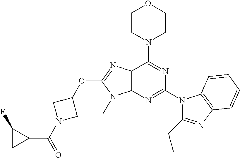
C12=C(N=C(N3C(CC)=NC4=C3C=CC=C4)N=C1N1CCOCC1)N(C)C(OC1CN(C(=O)C3C(F)C3)C1)=N2
